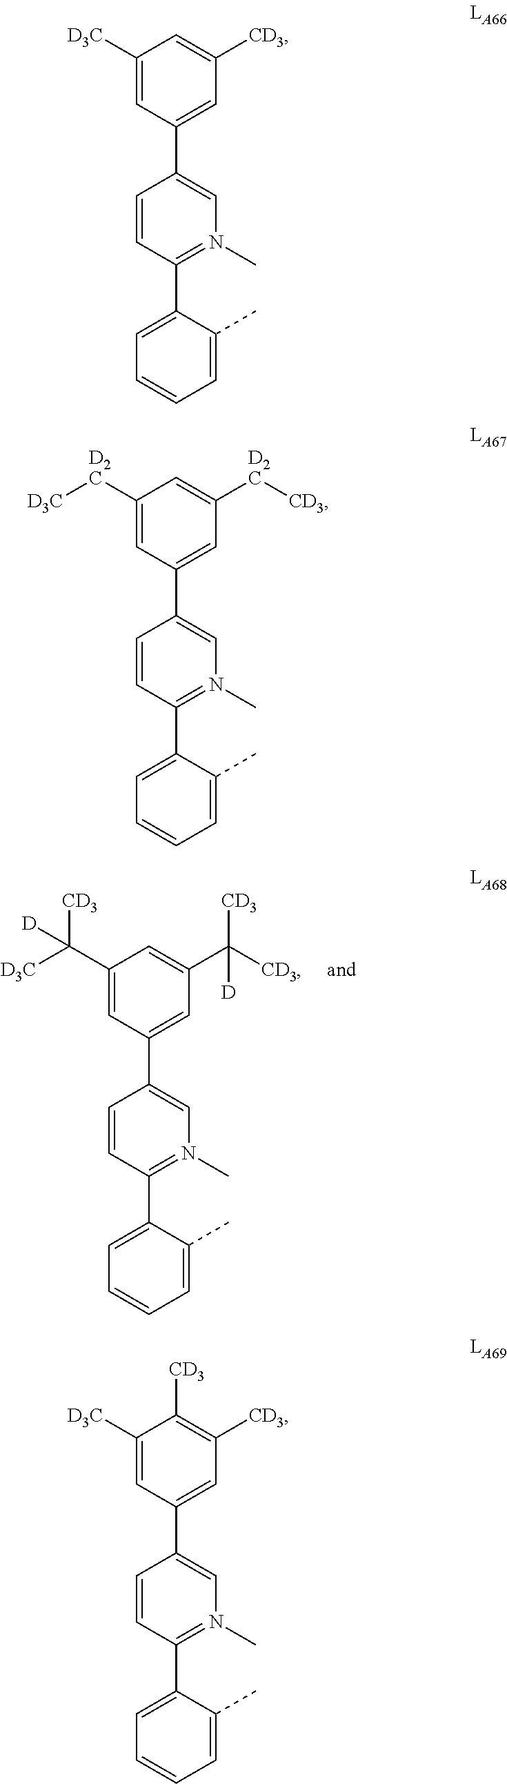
C1=CC(C2=CC=CC=C2C)=N(C)C=C1C1=CC([CD3])=CC([D3C])=C1.C1=CC(C2=CC=CC=C2C)=N(C)C=C1C1=CC([D2C][CD3])=CC([D2C][D3C])=C1.C1=CC(C2=CC=CC=C2C)=N(C)C=C1C1=CC([CD3])=C([CD3])C([D3C])=C1.C1=CC(C2=CC=CC=C2C)=N(C)C=C1C1=CC(C([CD3])([CD3])[D])=CC(C([D3C])([CD3])[D])=C1
